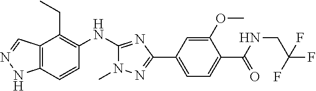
C12=C(C=CC(NC3=NC(C4=CC=C(C(=O)NCC(F)(F)F)C(OC)=C4)=NN3C)=C1CC)NN=C2
